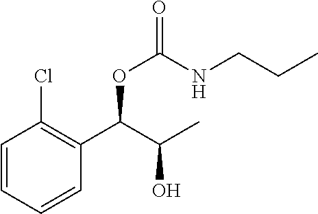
C1=CC=CC(C(OC(=O)NCCC)C(C)O)=C1Cl
